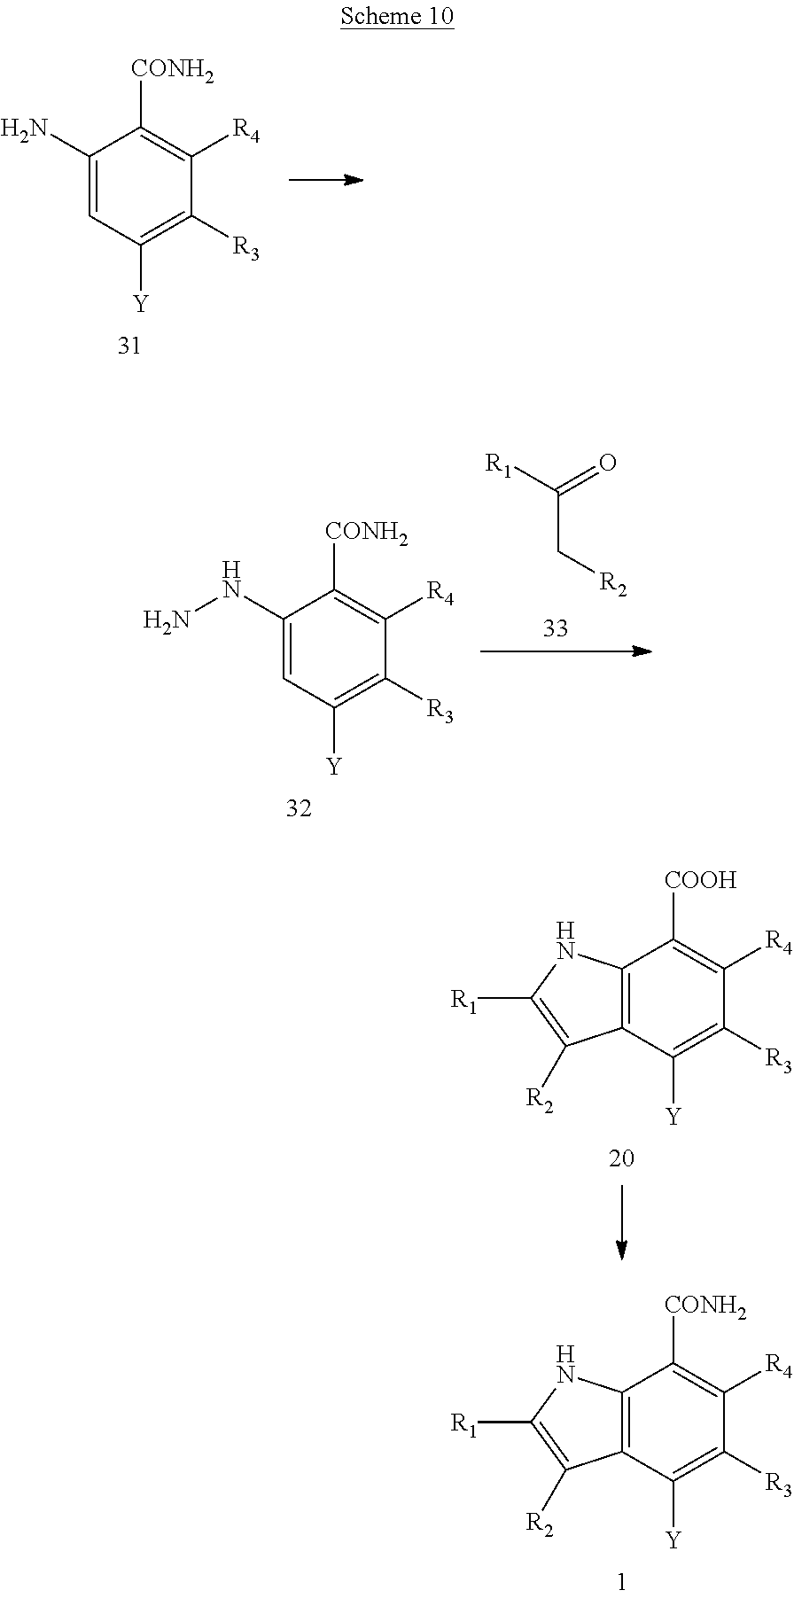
C1(N)=CC([Y])=C([R3])C([R4])=C1[CONH2].C(C([R1])=O)[R2].C1(NN)=CC([Y])=C([R3])C([R4])=C1[CONH2].C12=C(C([Y])=C([R3])C([R4])=C1[COOH])C([R2])=C([R1])N2.C12=C(C([Y])=C([R3])C([R4])=C1[CONH2])C([R2])=C([R1])N2
